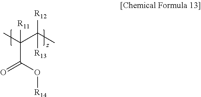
CC(C(C)([R12])[R13])([R11])C(O[R14])=O
